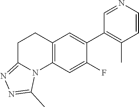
C12=C(C=C(F)C(C3=C(C)C=CN=C3)=C1)N1C(=NN=C1C)CC2
